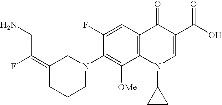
C12=C(C=C(F)C(N3CC(=C(F)CN)CCC3)=C1[OMe])C(=O)C(C(O)=O)=CN2C1CC1
